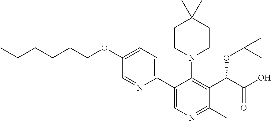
C1CN(C2=C(C(C(O)=O)OC(C)(C)C)C(C)=NC=C2C2=CC=C(OCCCCCC)C=N2)CCC1(C)C
